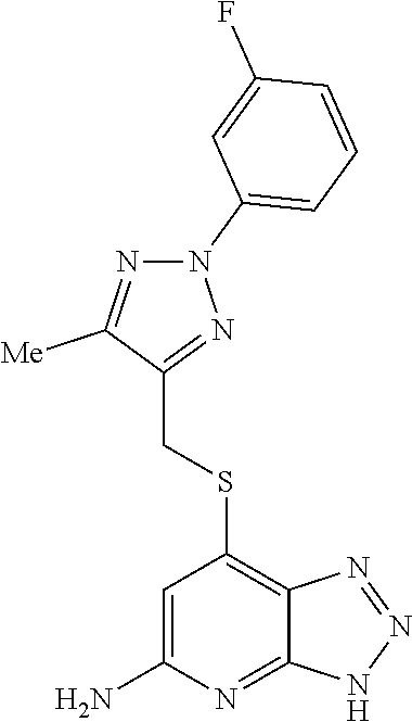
N1=C([Me])C(CSC2=C3C(=NC(N)=C2)NN=N3)=NN1C1=CC=CC(F)=C1
